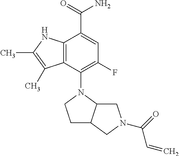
C12=C(C(N3CCC4C3CN(C(C=C)=O)C4)=C(F)C=C1C(=O)N)C(C)=C(C)N2
